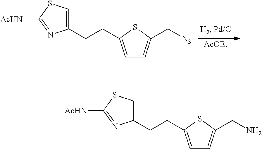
C1([AcHN])=NC(CCC2=CC=C(C[N3])S2)=CS1.[AcOEt].C1([AcHN])=NC(CCC2=CC=C(CN)S2)=CS1
